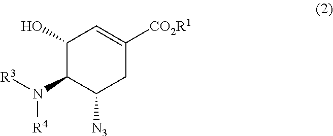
C1(O)C(N([R3])[R4])C([N3])CC([CO2R1])=C1
